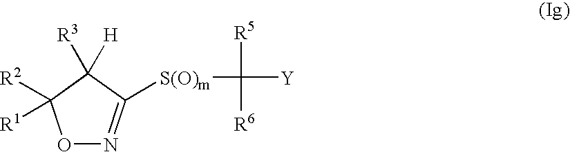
O1N=C([S(O)m]C([Y])([R5])[R6])C([H])([R3])C1([R2])[R1]
